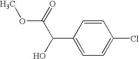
C1=CC(C(C(=O)OC)O)=CC=C1Cl
